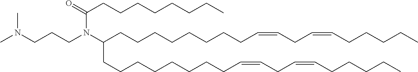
CN(CCCN(C(CCCCCCCCC=CCC=CCCCCC)CCCCCCCCC=CCC=CCCCCC)C(CCCCCCCC)=O)C
